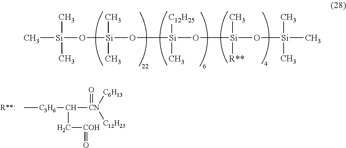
C[Si](O[Si](O[Si]([C12H25])(C)O[Si](C)([R**])O[Si](C)(C)C)(C)C)(C)C.C[C3H6]C([CN](=O)([C6H13])[C12H25])C[COH]=O
